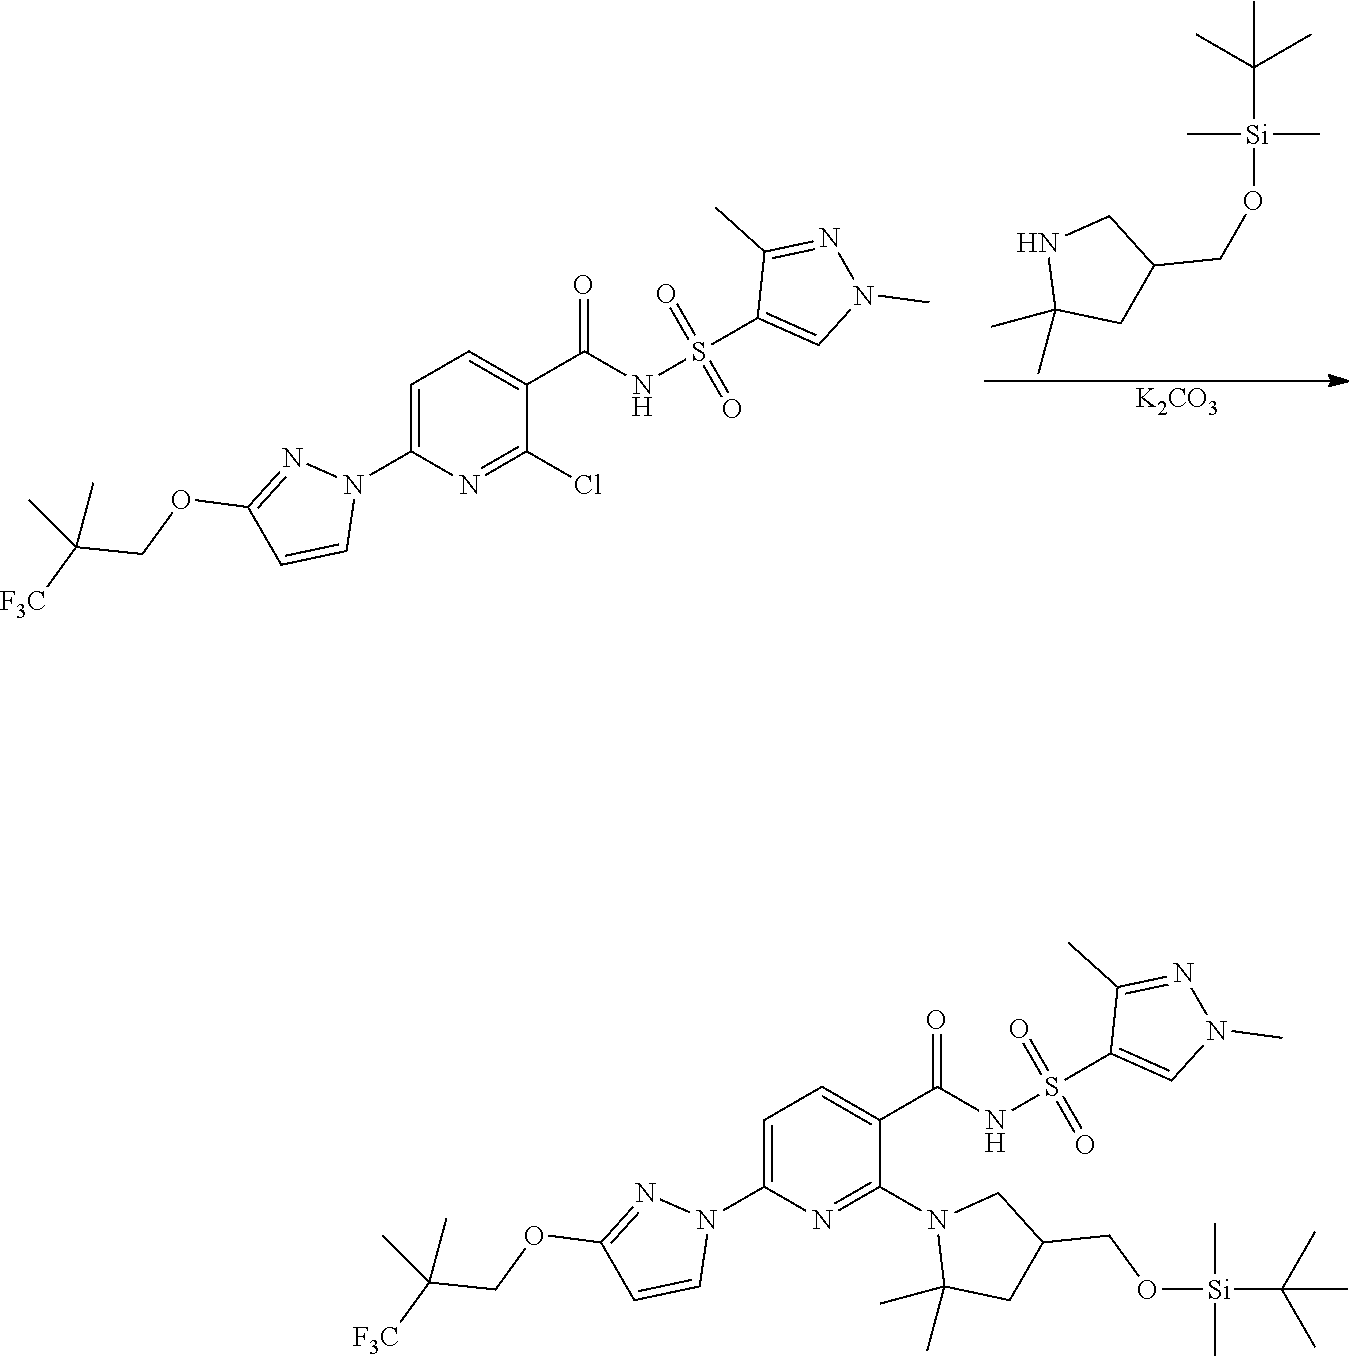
[Si](C(C)(C)C)(OCC1CC(C)(C)NC1)(C)C.[K2CO3].C1=C(N2N=C(OCC([F3C])(C)C)C=C2)N=C(Cl)C(C(NS(C2=CN(C)N=C2C)(=O)=O)=O)=C1.C1=C(N2N=C(OCC([F3C])(C)C)C=C2)N=C(N2C(C)(C)CC(CO[Si](C(C)(C)C)(C)C)C2)C(C(NS(C2=CN(C)N=C2C)(=O)=O)=O)=C1
